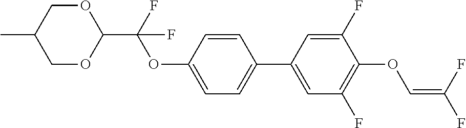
C1OC(C(F)(OC2=CC=C(C3=CC(F)=C(OC=C(F)F)C(F)=C3)C=C2)F)OCC1C
